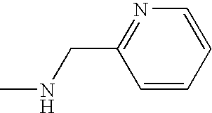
C1(CNC)=NC=CC=C1
